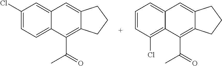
C1(Cl)=CC=C2C(=C1)C=C1C(=C2C(=O)C)CCC1.C1=CC(Cl)=C2C(=C1)C=C1C(=C2C(=O)C)CCC1
